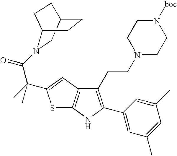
C1C2CN(C(C(C3=CC4=C(NC(C5=CC(C)=CC(C)=C5)=C4CCN4CCN([boc])CC4)S3)(C)C)=O)C(C1)CC2
